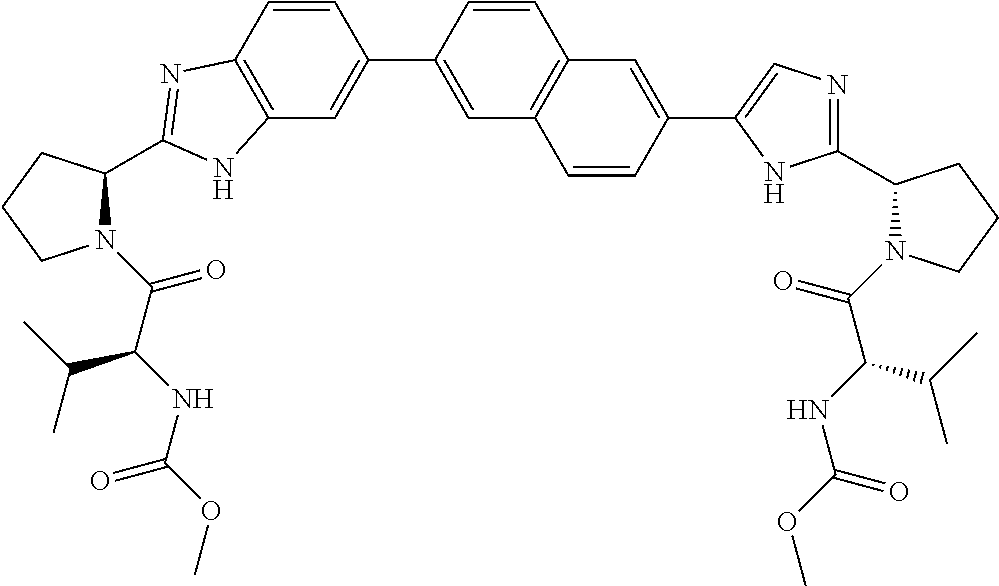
C12=C(C=C(C3=CC4=C(C=C3)C=C(C3=CN=C(C5N(C(=O)C(NC(OC)=O)C(C)C)CCC5)N3)C=C4)C=C1)NC(C1N(C(=O)C(NC(=O)OC)C(C)C)CCC1)=N2
